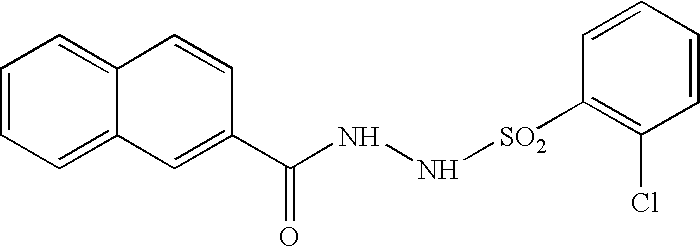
C1=CC=C2C(=C1)C=CC(C(NN[SO2]C1=C(Cl)C=CC=C1)=O)=C2
